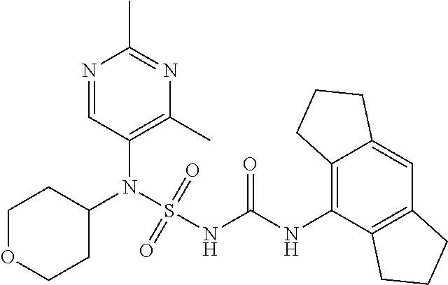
C1(N(S(NC(NC2=C3C(=CC4=C2CCC4)CCC3)=O)(=O)=O)C2CCOCC2)=C(C)N=C(C)N=C1
